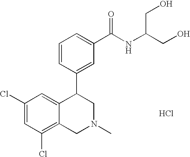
Cl.C1(Cl)=CC(Cl)=C2C(=C1)C(C1=CC(C(NC(CO)CO)=O)=CC=C1)CN(C)C2
